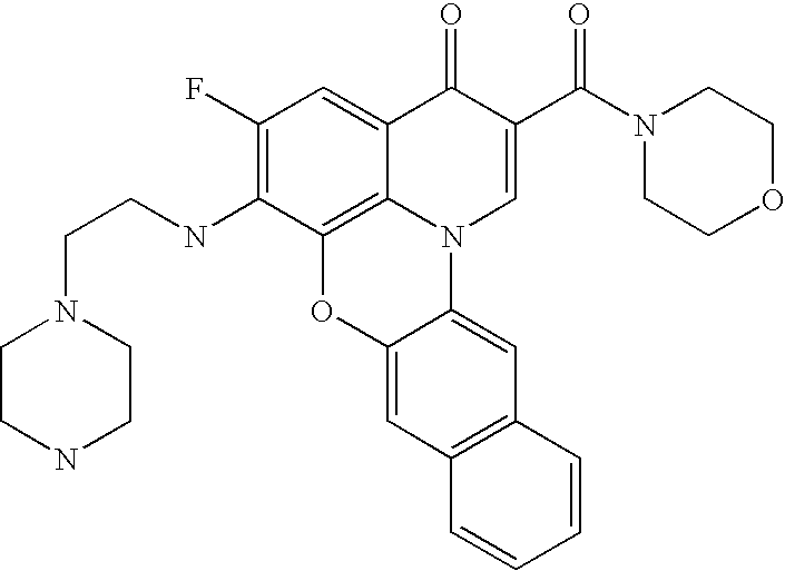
C12=C3C(=CC(F)=C1NCCN1CCNCC1)C(=O)C(C(N1CCOCC1)=O)=CN3C1=CC3=C(C=C1O2)C=CC=C3
